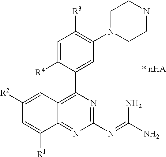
C1=C([R4])C(C2=C3C(=NC(N=C(N)N)=N2)C([R1])=CC([R2])=C3)=CC(N2CCNCC2)=C1[R3]
